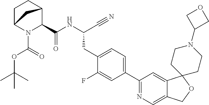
N(C(C#N)CC1=CC=C(C2=NC=C3C(=C2)C2(OC3)CCN(C3COC3)CC2)C=C1F)C(=O)C1C2CCC(N1C(OC(C)(C)C)=O)C2
